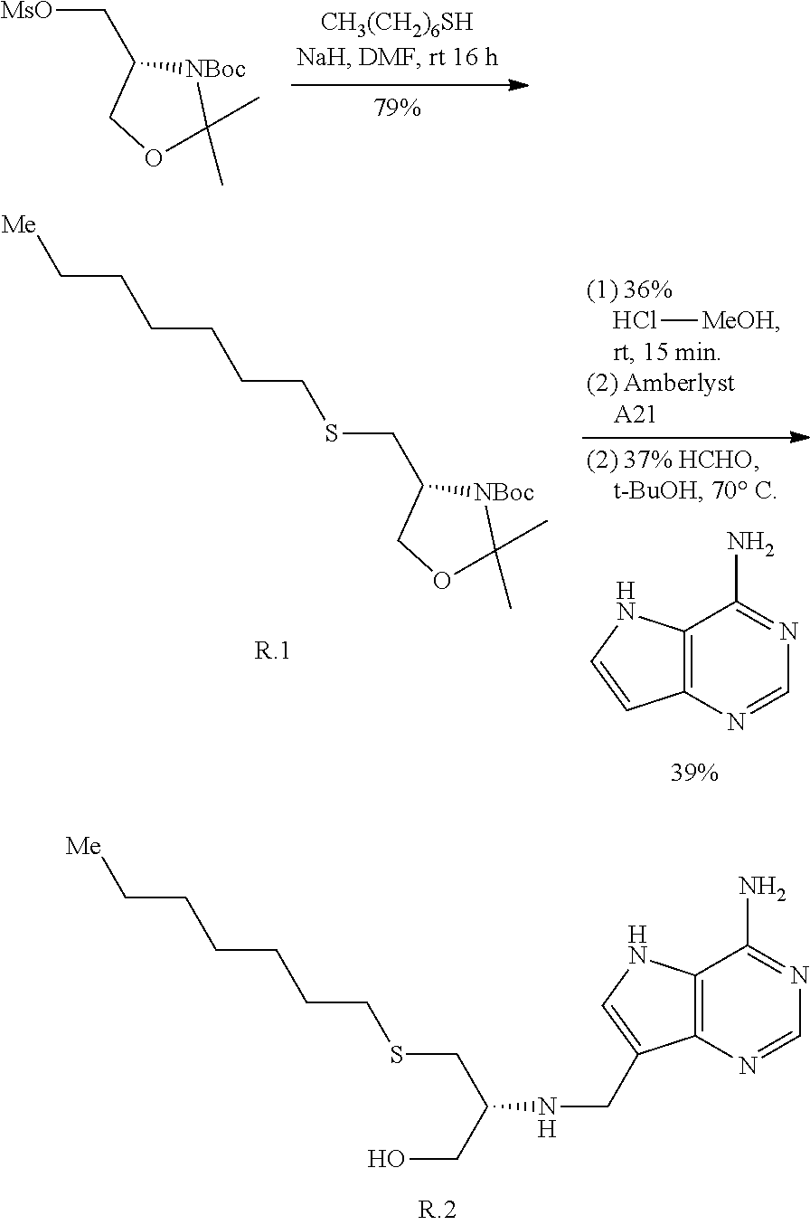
C1(C[MsO])COC(C)(C)[NBoc]1.C12=C(N=CN=C1N)C(CNC(CSCCCCCC[Me])CO)=CN2.Cl[MeOH].C12=C(N=CN=C1N)C=CN2.C(CSCC1COC(C)(C)[NBoc]1)CCCC[Me]
